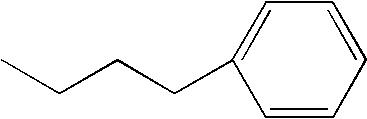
C1=CC=CC=C1CCCC
